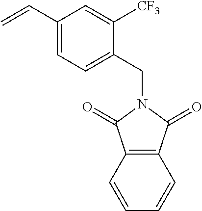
C12=C(C(=O)N(CC3=CC=C(C=C)C=C3[CF3])C1=O)C=CC=C2
